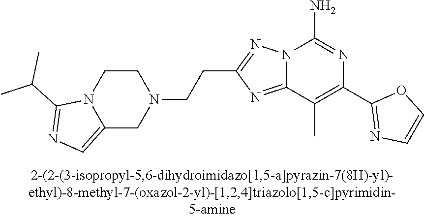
C1(C2=NC=CO2)=C(C)C2=NC(CCN3CCN4C(=CN=C4C(C)C)C3)=NN2C(N)=N1
